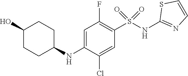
C1=C(NC2CCC(O)CC2)C(Cl)=CC(S(NC2=NC=CS2)(=O)=O)=C1F
